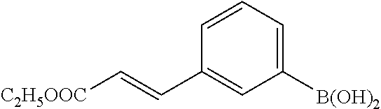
C1([B(OH)2])=CC=CC(C=C[C2H5OOC])=C1
